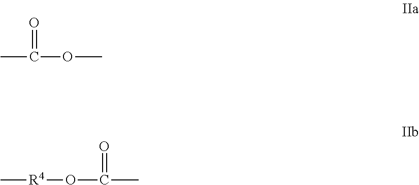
O=C(C)OC.O=C(C)O[R4]C
